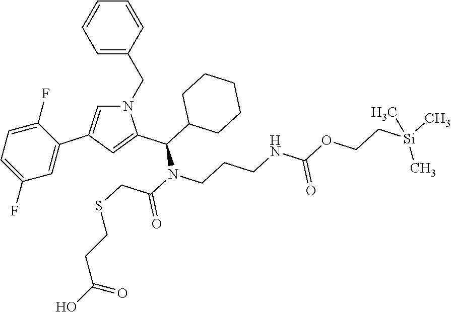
C1=CC(CN2C=C(C3=CC(F)=CC=C3F)C=C2C(C2CCCCC2)N(C(CSCCC(O)=O)=O)CCCNC(OCC[Si](C)(C)C)=O)=CC=C1
